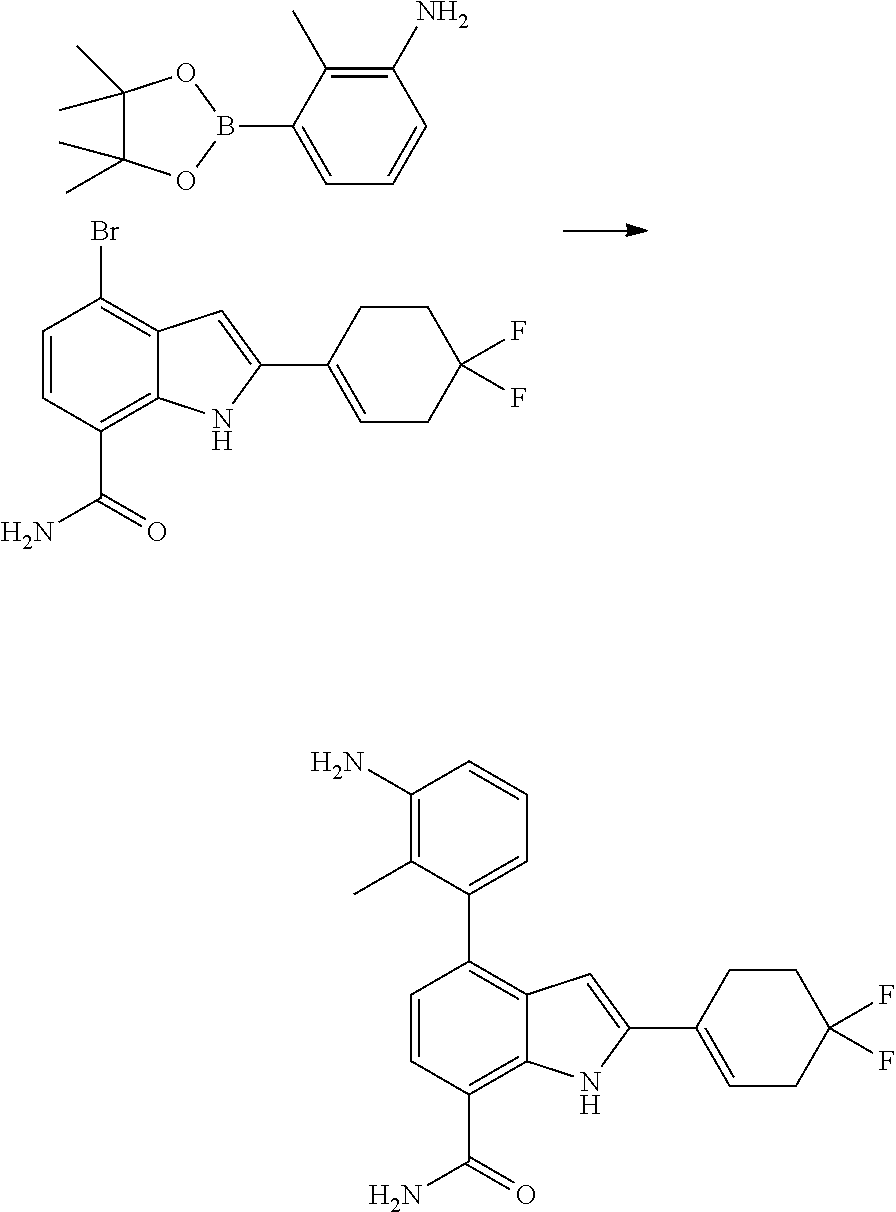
C1(N)=C(C)C(B2OC(C)(C)C(C)(C)O2)=CC=C1.C1=CC(C(=O)N)=C2C(=C1Br)C=C(C1=CCC(F)(F)CC1)N2.C1=CC(C(=O)N)=C2C(=C1C1=CC=CC(N)=C1C)C=C(C1=CCC(F)(F)CC1)N2
